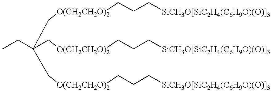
CCC(C[O(CH2CH2O)2]CCC[SiCH3O[SiC2H4(C6H9O)(O)]3])(C[O(CH2CH2O)2]CCC[SiCH3O[SiC2H4(C6H9O)(O)]3])C[O(CH2CH2O)2]CCC[SiCH3O[SiC2H4(C6H9O)(O)]3]
